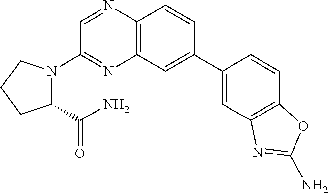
N1=C(N2C(C(N)=O)CCC2)C=NC2=C1C=C(C1=CC3=C(C=C1)OC(N)=N3)C=C2
